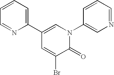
C1(C2=CN(C3=CN=CC=C3)C(=O)C(Br)=C2)=CC=CC=N1
